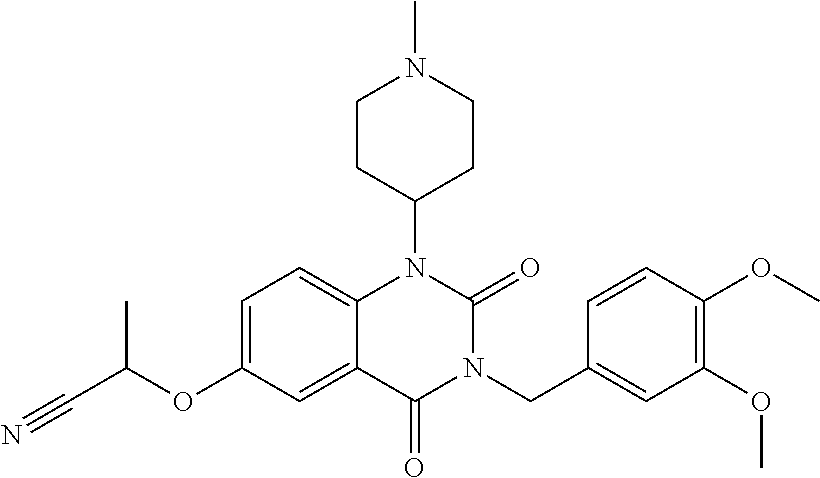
C1=C(OC(C#N)C)C=C2C(=C1)N(C1CCN(C)CC1)C(=O)N(CC1=CC(OC)=C(OC)C=C1)C2=O
